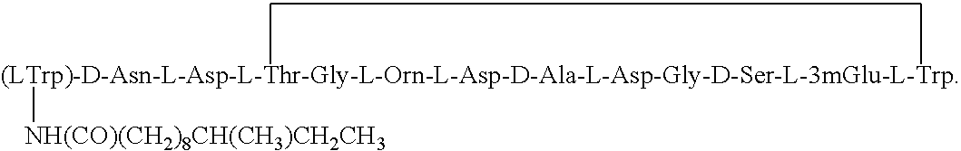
[(LTrp)-D-Asn-L-Asp-L-Thr-Gly-L-Orn-L-Asp-D-Ala-L-Asp-Gly-D-Ser-L-3mGlu-L-Trp][NH(CO)(CH2)8CH(CH3)CH2CH3]
